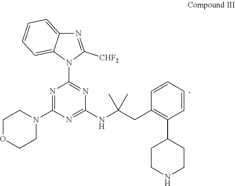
C1COCCN1C1=NC(N2C3=CC=CC=C3N=C2[CHF2])=NC(NC(CC2=C(C3CCNCC3)C=CC=C2)(C)C)=N1
